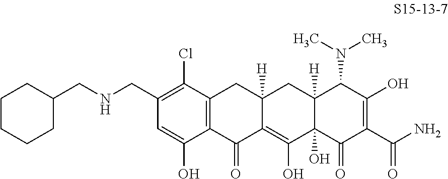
C(C1=C(Cl)C2=C(C(O)=C1)C(=O)C1=C(O)C3(O)C([H])(CC1([H])C2)C(N(C)C)C(O)=C(C(N)=O)C3=O)NCC1CCCCC1
